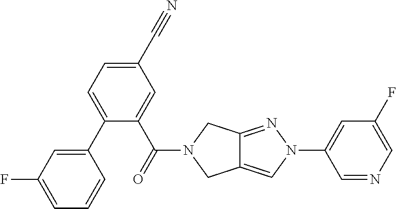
C1(C(=O)N2CC3=NN(C4=CC(F)=CN=C4)C=C3C2)=CC(C#N)=CC=C1C1=CC(F)=CC=C1
